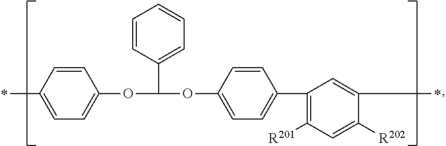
CC1=CC=C(OC(OC2=CC=C(C3=C([R201])C=C([R202])C(C)=C3)C=C2)C2=CC=CC=C2)C=C1
